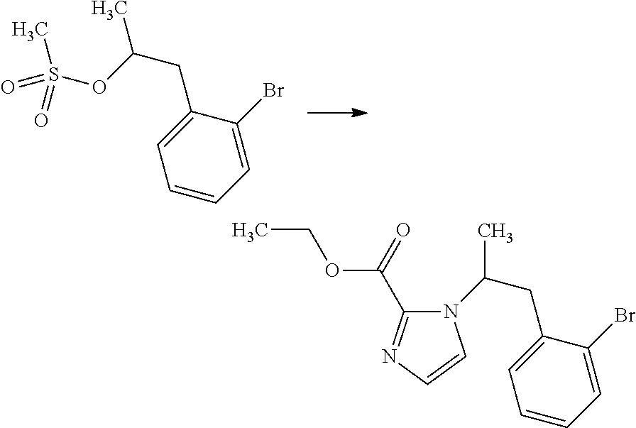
C1=C(Br)C(CC(C)OS(=O)(C)=O)=CC=C1.C1=C(Br)C(CC(C)N2C(C(=O)OCC)=NC=C2)=CC=C1
